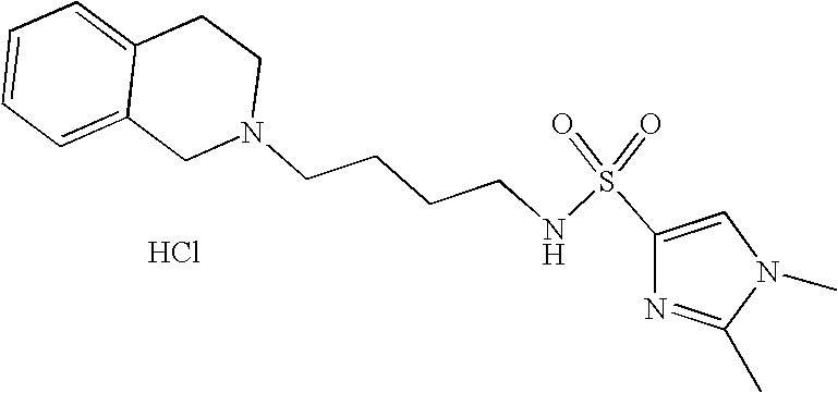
C1=C2C(=CC=C1)CN(CCCCNS(=O)(=O)C1=CN(C)C(C)=N1)CC2.Cl
